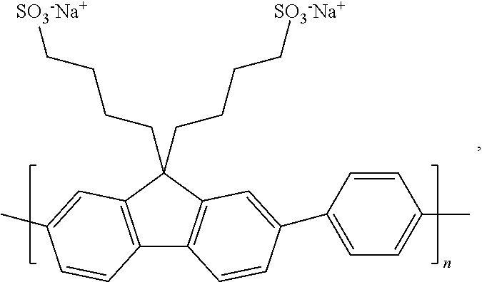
C12=C(C=C(C)C=C1)C(CCCC[SO3-Na+])(CCCC[SO3-Na+])C1=C2C=CC(C2=CC=C(C)C=C2)=C1
